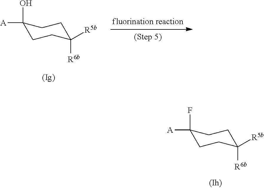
C1([A])(O)CCC([R6b])([R5b])CC1.C1([A])(F)CCC([R6b])([R5b])CC1
